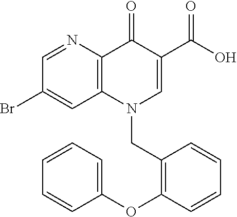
C1(Br)=CC2=C(N=C1)C(=O)C(C(O)=O)=CN2CC1=C(OC2=CC=CC=C2)C=CC=C1
